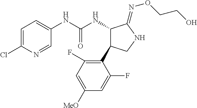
C1=C(Cl)N=CC(NC(NC2C(C3=C(F)C=C([MeO])C=C3F)CNC2=NOCCO)=O)=C1
